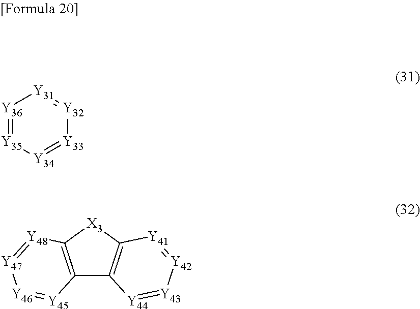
[Y36]1=[Y35][Y34]=[Y33][Y32]=[Y31]1.C12=C([X3]C3=C1[Y44]=[Y43][Y42]=[Y41]3)[Y48]=[Y47][Y46]=[Y45]2
